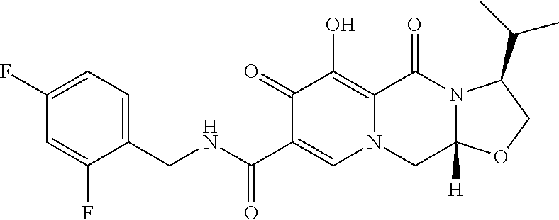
C1(CNC(C2=CN3C(=C(O)C2=O)C(=O)N2C([H])(C3)OCC2C(C)C)=O)=CC=C(F)C=C1F
